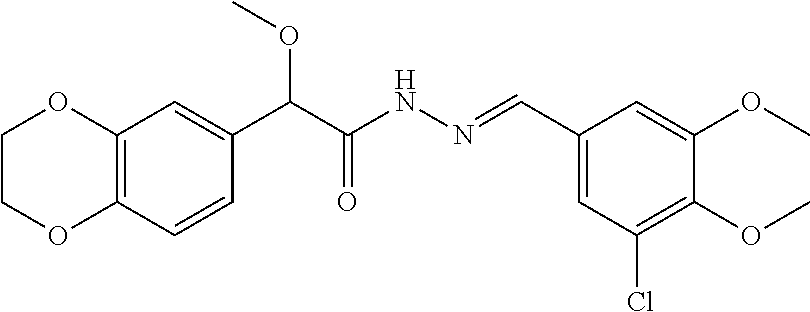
C(C(NN=CC1=CC(Cl)=C(OC)C(OC)=C1)=O)(OC)C1=CC2=C(C=C1)OCCO2
